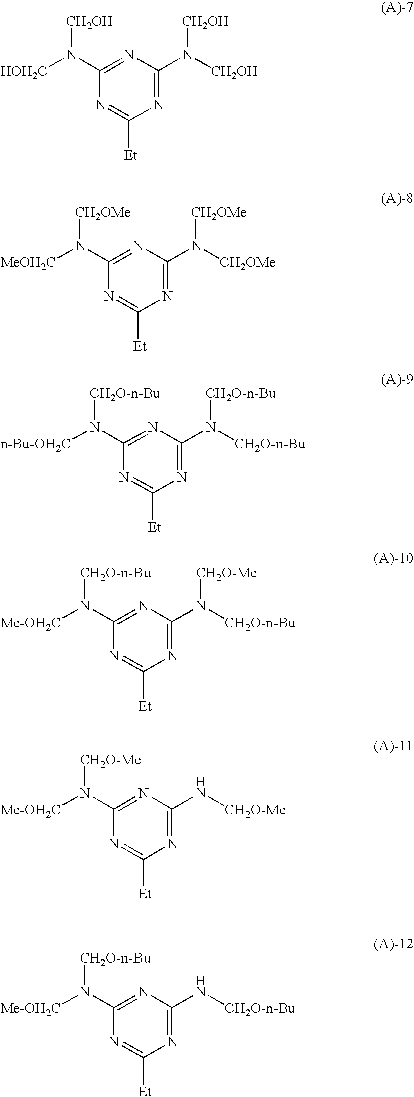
C1(N([HOH2C])[CH2OH])=NC(N([CH2OH])[CH2OH])=NC([Et])=N1.C1(N([MeOH2C])[CH2OMe])=NC(N([CH2OMe])[CH2OMe])=NC([Et])=N1.C1(N([n-Bu-OH2C])[CH2O-n-Bu])=NC(N([CH2O-n-Bu])[CH2O-n-Bu])=NC([Et])=N1.C1(N([Me-OH2C])[CH2O-n-Bu])=NC(N([CH2O-n-Bu])[CH2O-Me])=NC([Et])=N1.C1(N([Me-OH2C])[CH2O-Me])=NC(N[CH2O-Me])=NC([Et])=N1.C1(N([Me-OH2C])[CH2O-n-Bu])=NC(N[CH2O-n-Bu])=NC([Et])=N1
